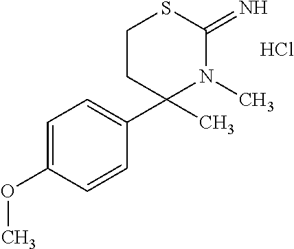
C1=C(OC)C=CC(C2(C)N(C)C(=N)SCC2)=C1.Cl
